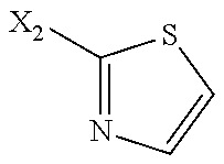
C1([X2])=NC=CS1
